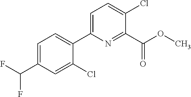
C1=C(C(F)F)C=C(Cl)C(C2=CC=C(Cl)C(C(OC)=O)=N2)=C1
